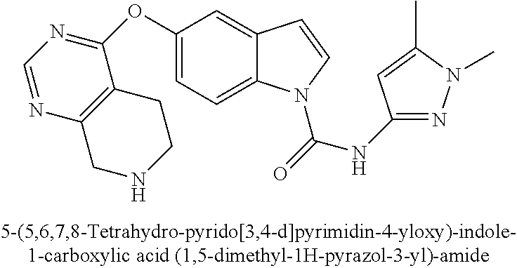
C1(OC2=NC=NC3=C2CCNC3)=CC=C2C(=C1)C=CN2C(=O)NC1=NN(C)C(C)=C1
